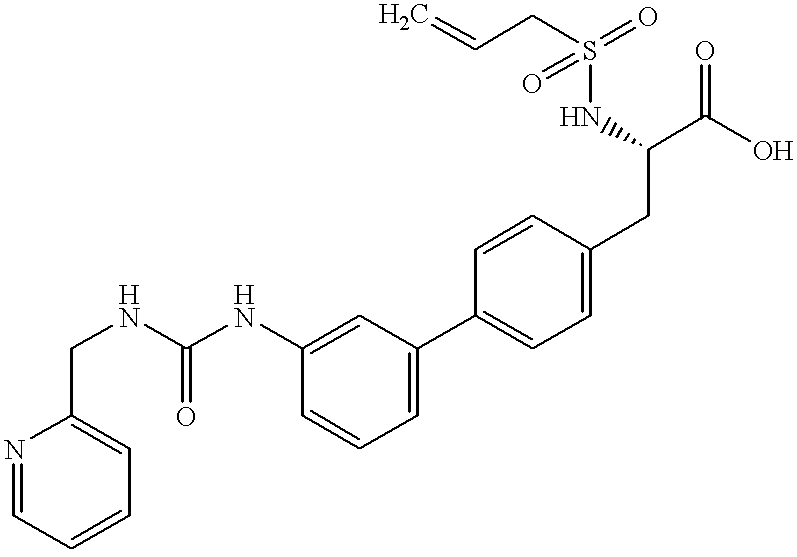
C(NC1=CC(C2=CC=C(CC(NS(CC=C)(=O)=O)C(O)=O)C=C2)=CC=C1)(NCC1=CC=CC=N1)=O
